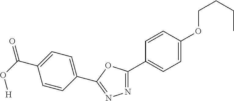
C(C1=CC=C(C2=NN=C(C3=CC=C(OCCCC)C=C3)O2)C=C1)(=O)O[H]
